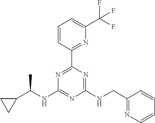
N1=C(C2=NC(C(F)(F)F)=CC=C2)N=C(NCC2=NC=CC=C2)N=C1NC(C1CC1)C
